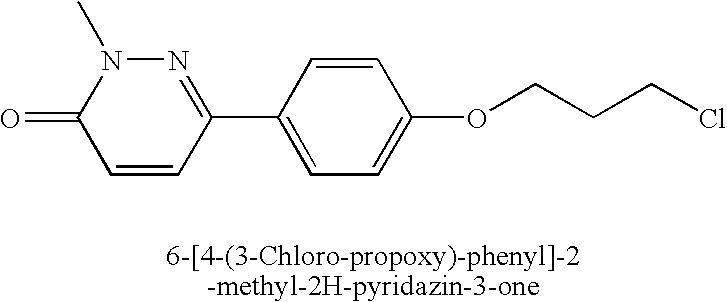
C1=CC(C2=CC=C(OCCCCl)C=C2)=NN(C)C1=O
